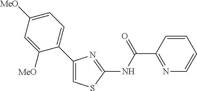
C1=CC(C(NC2=NC(C3=CC=C([MeO])C=C3[MeO])=CS2)=O)=NC=C1
